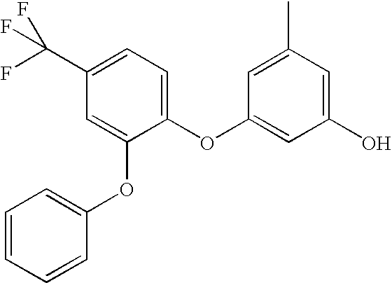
C1(OC2=CC(O)=CC(C)=C2)=CC=C(C(F)(F)F)C=C1OC1=CC=CC=C1
